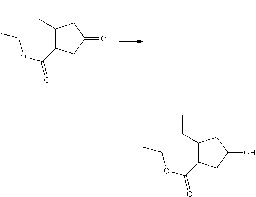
C1(CC)C(C(OCC)=O)CC(=O)C1.C1(CC)C(C(OCC)=O)CC(O)C1
